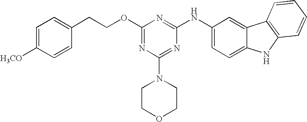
C1=C([H3CO])C=CC(CCOC2=NC(N3CCOCC3)=NC(NC3=CC=C4C(=C3)C3=C(N4)C=CC=C3)=N2)=C1
